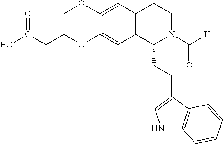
O(C1=CC2=C(C=C1OC)CCN(C([H])=O)C2CCC1=CNC2=C1C=CC=C2)CCC(O)=O
